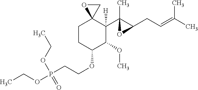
C1CC(OCCP(OCC)(OCC)=O)C(OC)C(C2(C)C(CC=C(C)C)O2)([H])C12CO2
